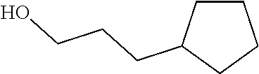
C1CC(CCCO)CC1
